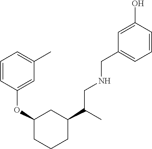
C1=CC(OC2CCCC(C(C)CNCC3=CC=CC(O)=C3)C2)=CC(C)=C1
